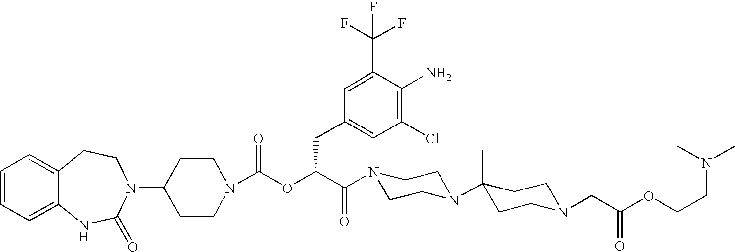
C1(N2C(=O)NC3=CC=CC=C3CC2)CCN(C(OC(C(=O)N2CCN(C3(C)CCN(CC(OCCN(C)C)=O)CC3)CC2)CC2=CC(Cl)=C(N)C(C(F)(F)F)=C2)=O)CC1
